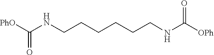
O=C(NCCCCCCNC(=O)[PhO])[OPh]
